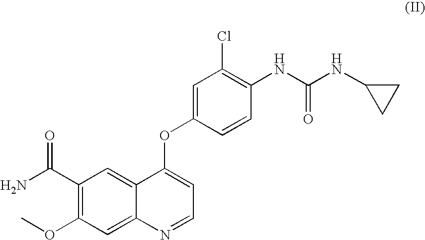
C1(C(N)=O)=C(OC)C=C2C(=C1)C(OC1=CC(Cl)=C(NC(NC3CC3)=O)C=C1)=CC=N2
